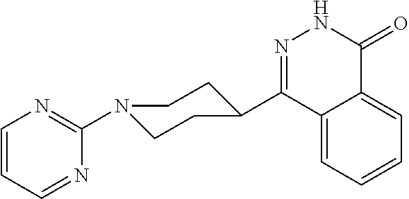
C12=CC=CC=C1C(C1CCN(C3=NC=CC=N3)CC1)=NNC2=O
